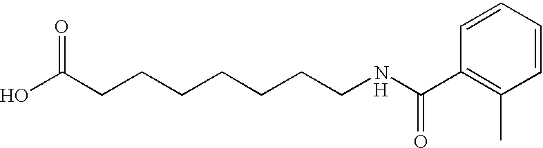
C(CCCCCCNC(C1=C(C)C=CC=C1)=O)C(O)=O.[H]
